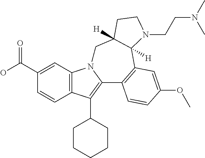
C(N(C)C)CN1C2([H])C3=C(C4=C(C5CCCCC5)C5=C(C=C(C(O)=O)C=C5)N4CC2([H])CC1)C=CC(OC)=C3
